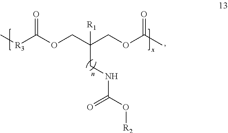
CC(OCC(COC([R3]C)=O)([R1])CNC(O[R2])=O)=O
